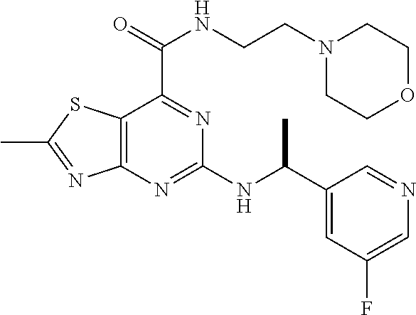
C12=C(N=C(NC(C3=CC(F)=CN=C3)C)N=C1C(=O)NCCN1CCOCC1)N=C(C)S2
